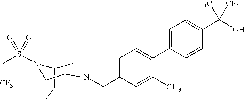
C1=C(C2=CC=C(CN3CC4CCC(N4S(C[CF3])(=O)=O)C3)C=C2C)C=CC(C(O)([F3C])[CF3])=C1
